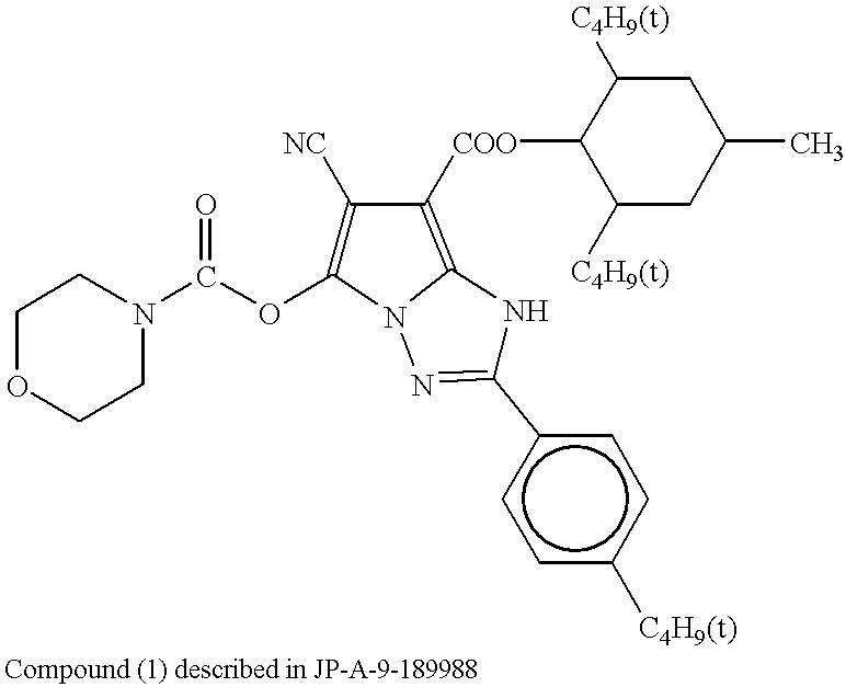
C1OCCN(C(OC2=C([NC])C([COO]C3C([C4H9(t)])CC(C)CC3[C4H9(t)])=C3NC(c4ccc([C4H9(t)])cc4)=NN23)=O)C1
